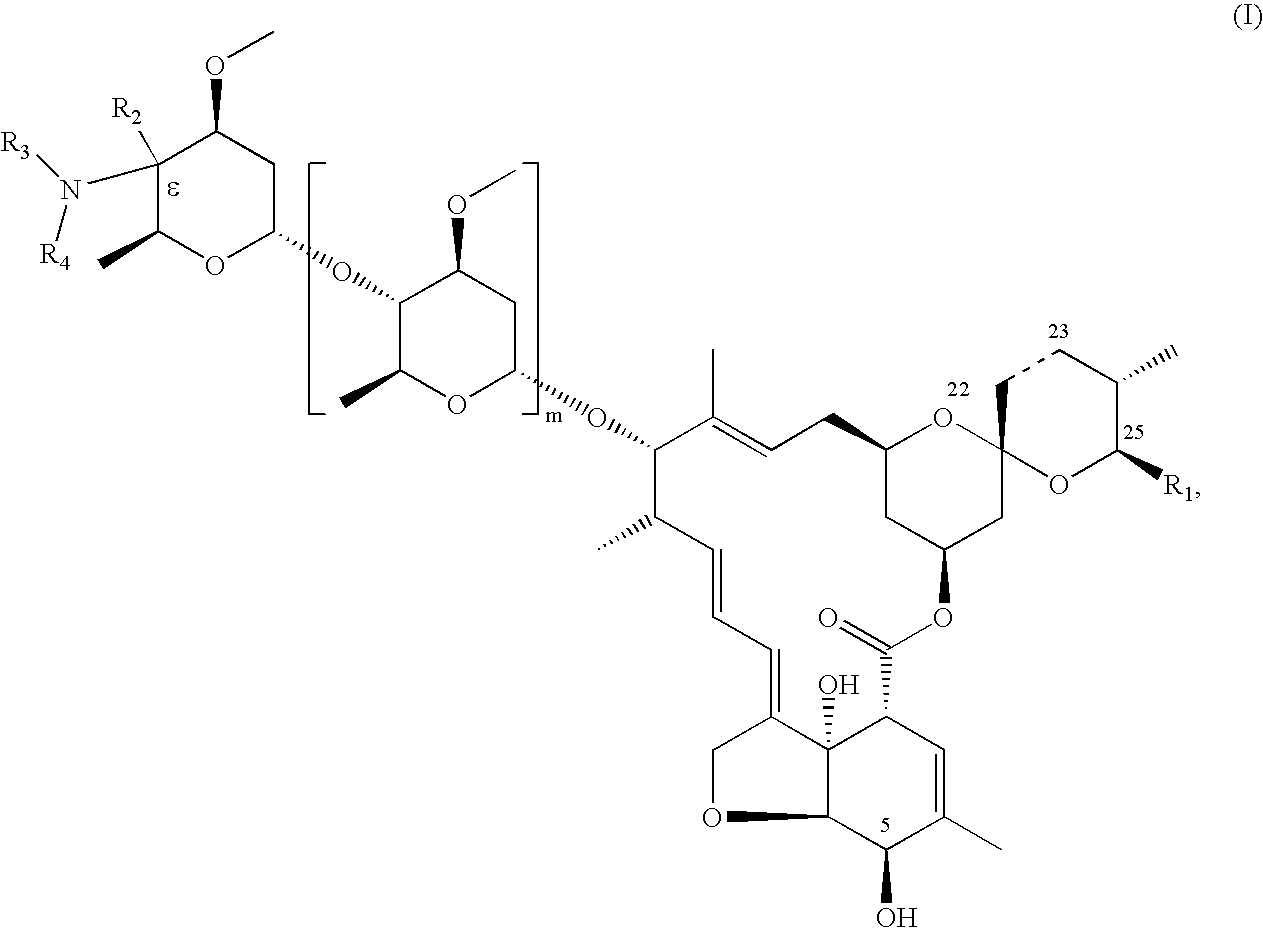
C1(N([R3])[R4])([R2])C(C)OC(OC2C(C)OC(OC3C(C)C=CC=C4C5(O)C(OC4)C(O)C(C)=CC5C(=O)OC4CC(CC=C3C)OC3(C4)OC([R1])C(C)CC3)CC2OC)CC1OC
